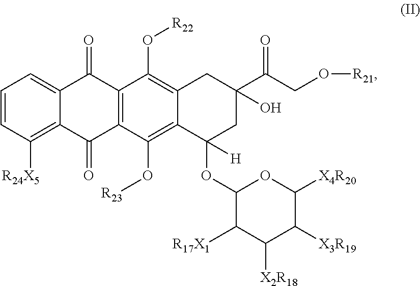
C1=CC([R24X5])=C2C(=C1)C(=O)C1=C(C2=O)C(O[R23])=C2C(=C1O[R22])CC(C(CO[R21])=O)(O)CC2(OC1C([R17X1])C([X2R18])C([X3R19])C([X4R20])O1)[H]
